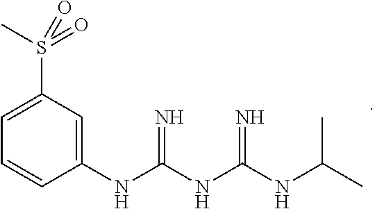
N=C(NC(=N)NC(C)C)NC1=CC(S(C)(=O)=O)=CC=C1
